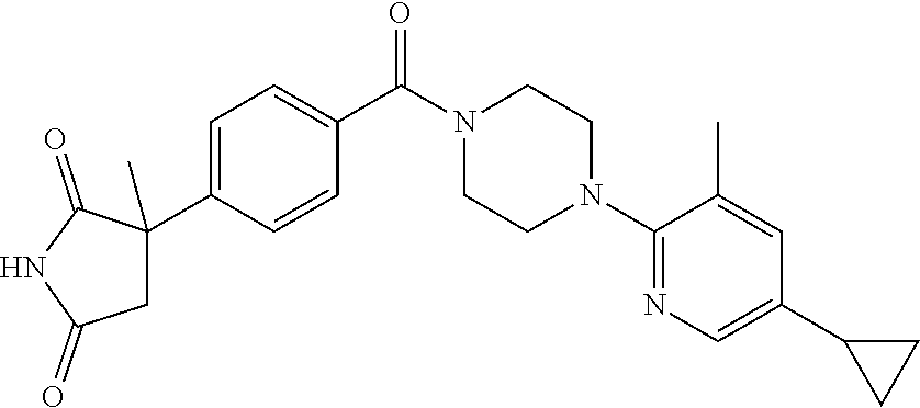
C1=C(C2(C)C(=O)NC(=O)C2)C=CC(C(N2CCN(C3=NC=C(C4CC4)C=C3C)CC2)=O)=C1
